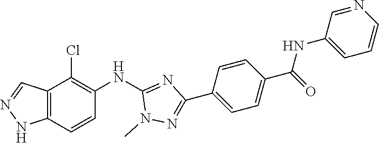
C12=C(C=CC(NC3=NC(C4=CC=C(C(NC5=CC=CN=C5)=O)C=C4)=NN3C)=C1Cl)NN=C2
